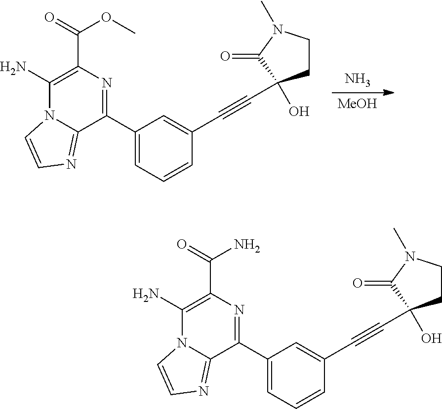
N.[MeOH].C1=C(C2=NC(C(=O)OC)=C(N)N3C2=NC=C3)C=C(C#CC2(O)CCN(C)C2=O)C=C1.C1=C(C2=NC(C(=O)N)=C(N)N3C2=NC=C3)C=C(C#CC2(O)CCN(C)C2=O)C=C1
